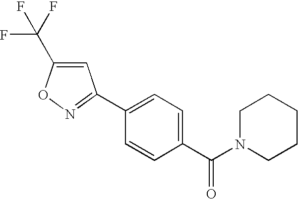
C1=C(C(F)(F)F)ON=C1C1=CC=C(C(=O)N2CCCCC2)C=C1
